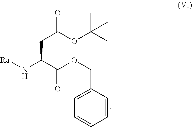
C(C(C(OCC1=CC=CC=C1)=O)N[Ra])C(OC(C)(C)C)=O
